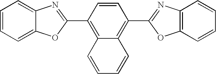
C1=CC=C2C(=C1)N=C(C1=C3C(=C(C4=NC5=C(C=CC=C5)O4)C=C1)C=CC=C3)O2
